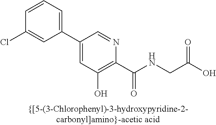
C1=CC(Cl)=CC(C2=CC(O)=C(C(NCC(O)=O)=O)N=C2)=C1
